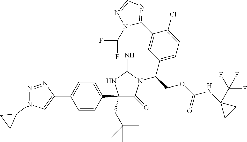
C1(C2=CC=C(C3=CN(C4CC4)N=N3)C=C2)(CC(C)(C)C)C(=O)N(C(COC(NC2(C(F)(F)F)CC2)=O)C2=CC=C(Cl)C(C3=NC=NN3C(F)F)=C2)C(=N)N1
